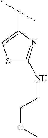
S1C(NCCOC)=NC(C(C)C)=C1
